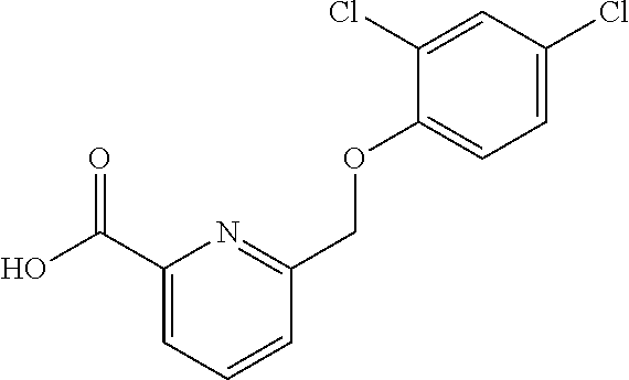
C1(C(O)=O)=CC=CC(COC2=CC=C(Cl)C=C2Cl)=N1
